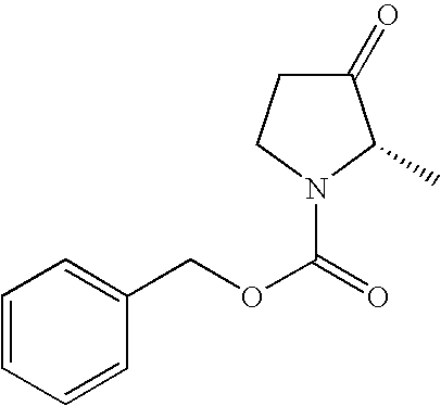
C1=CC=CC(COC(=O)N2C(C)C(=O)CC2)=C1
